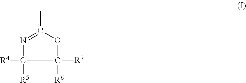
[R4]C1([R5])N=C(C)OC1([R7])[R6]
